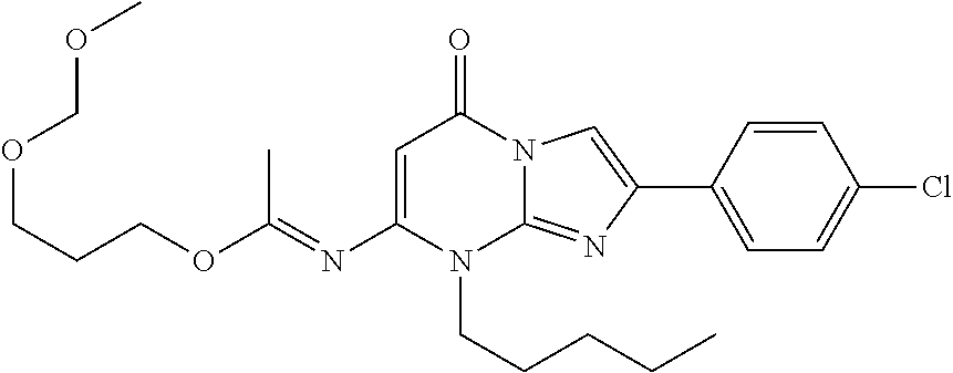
O(C(=NC1=CC(=O)N2C(=NC(C3=CC=C(Cl)C=C3)=C2)N1CCCCC)C)CCCOCOC
